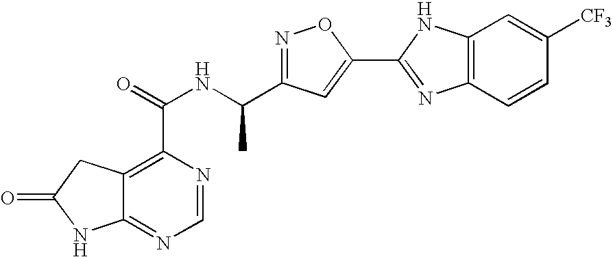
C12=NC=NC(C(NC(C3=NOC(C4=NC5=C(N4)C=C([CF3])C=C5)=C3)C)=O)=C1CC(=O)N2
